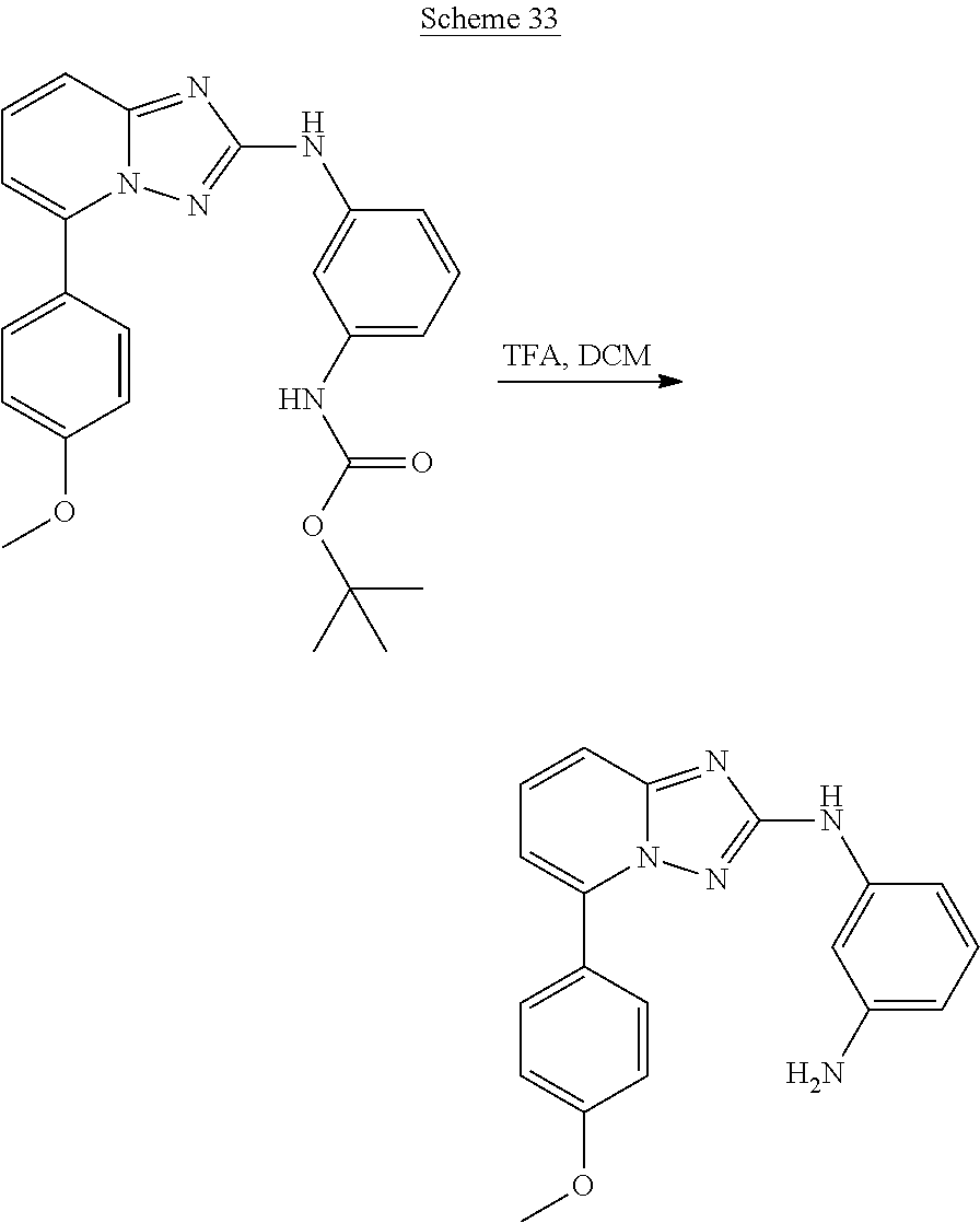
C1=CC2=NC(NC3=CC(N)=CC=C3)=NN2C(C2=CC=C(OC)C=C2)=C1.C1=CC2=NC(NC3=CC(NC(OC(C)(C)C)=O)=CC=C3)=NN2C(C2=CC=C(OC)C=C2)=C1
